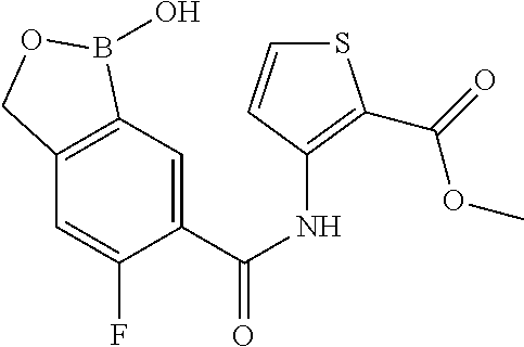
C1=C(C(NC2=C(C(OC)=O)SC=C2)=O)C(F)=CC2=C1B(O)OC2
